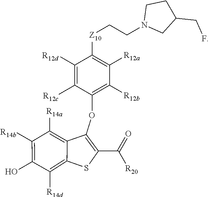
C1([R14a])=C2C(OC3=C([R12b])C([R12a])=C([Z10]CCN4CC(CF)CC4)C([R12d])=C3[R12c])=C(C([R20])=O)SC2=C([R14d])C(O)=C1[R14b]
